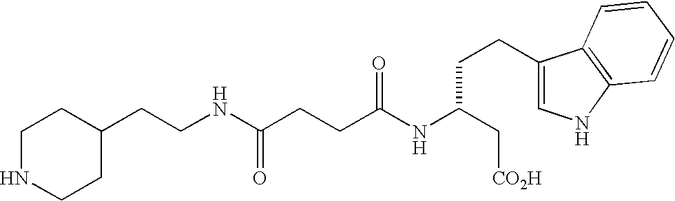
C1NCCC(CCNC(CCC(NC(C[CO2H])CCC2=CNC3=C2C=CC=C3)=O)=O)C1
